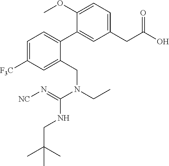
C1=C(OC)C(C2=CC=C([F3C])C=C2CN(CC)C(=N[NC])NCC(C)(C)C)=CC(CC(O)=O)=C1
